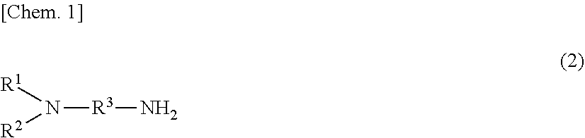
[R1]N([R2])[R3]N
